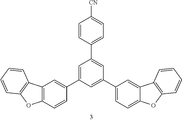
C1=CC([CN])=CC=C1C1=CC(C2=CC=C3C(=C2)C2=C(O3)C=CC=C2)=CC(C2=CC3=C(C=C2)OC2=C3C=CC=C2)=C1
